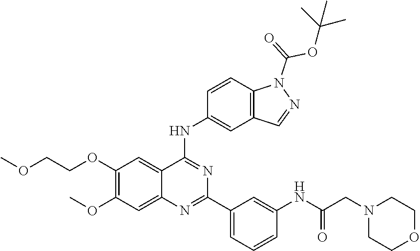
C1(OC)=C(OCCOC)C=C2C(=C1)N=C(C1=CC=CC(NC(CN3CCOCC3)=O)=C1)N=C2NC1=CC2=C(C=C1)N(C(=O)OC(C)(C)C)N=C2
